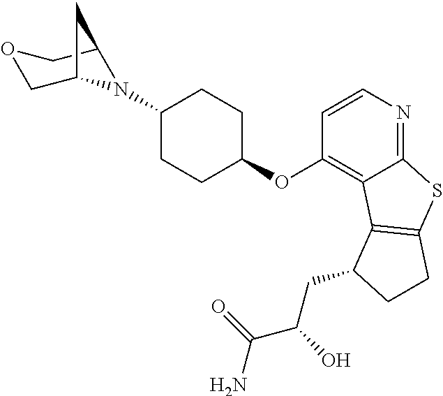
C12=NC=CC(OC3CCC(N4C5COCC4C5)CC3)=C1C1=C(S2)CCC1CC(O)C(=O)N
